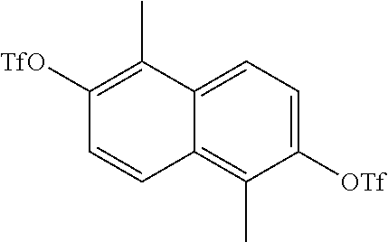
C1([TfO])=C(C)C2=CC=C([OTf])C(C)=C2C=C1
